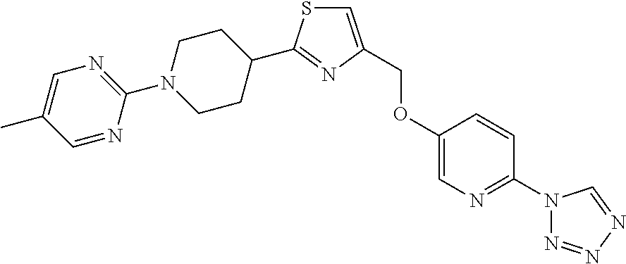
C1N(C2=NC=C(C)C=N2)CCC(C2=NC(COC3=CN=C(N4N=NN=C4)C=C3)=CS2)C1
